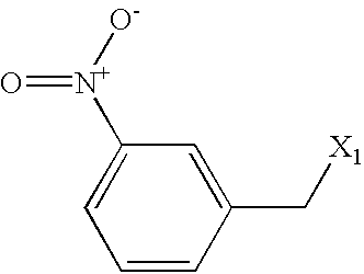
C1=CC(C[X1])=CC([N+]([O-])=O)=C1
